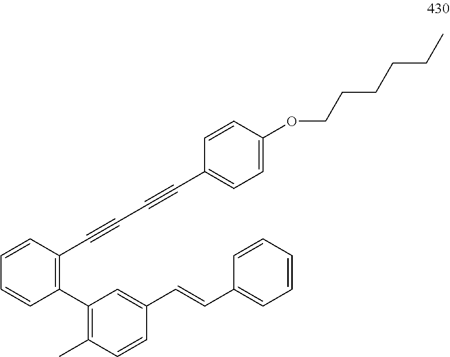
C1=CC(C#CC#CC2=CC=C(OCCCCCC)C=C2)=C(C2=C(C)C=CC(C=CC3=CC=CC=C3)=C2)C=C1
